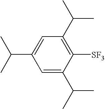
C1=C(C(C)C)C([SF3])=C(C(C)C)C=C1C(C)C
